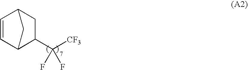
C1=CC2CC(C([CF3])(F)F)C1C2
